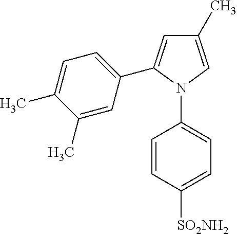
C1(C)=CN(C2=CC=C([SO2NH2])C=C2)C(C2=CC=C(C)C(C)=C2)=C1
